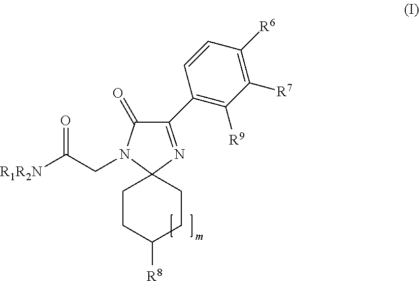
C1(C2=C([R9])C([R7])=C([R6])C=C2)=NC2(N(CC([R1R2N])=O)C1=O)CCC([R8])CC2
